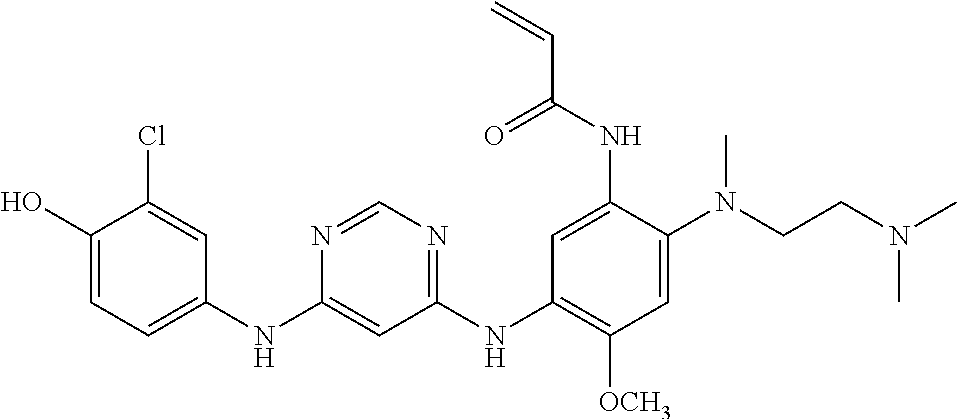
C1(NC2=CC=C(O)C(Cl)=C2)=CC(NC2=C([OCH3])C=C(N(CCN(C)C)C)C(NC(C=C)=O)=C2)=NC=N1
